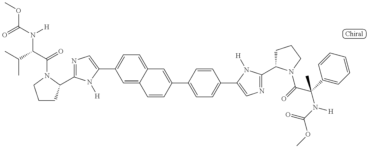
COC(=O)N(C(C(C)C)C(=O)N1C(C2=NC=C(C3=CC=C4C(=C3)C=CC(C3=CC=C(C5=CN=C(C6CCCN6C(C(N([H])C(OC)=O)(C6=CC=CC=C6)C)=O)N5[H])C=C3)=C4)N2[H])CCC1)[H]
